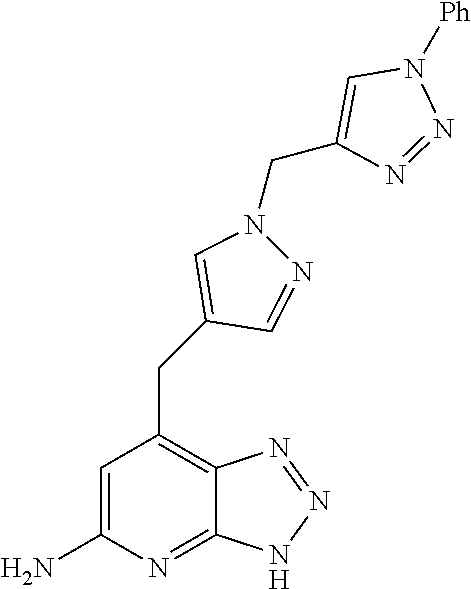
C1=C(N)N=C2C(=C1CC1=CN(CC3=CN([Ph])N=N3)N=C1)N=NN2
